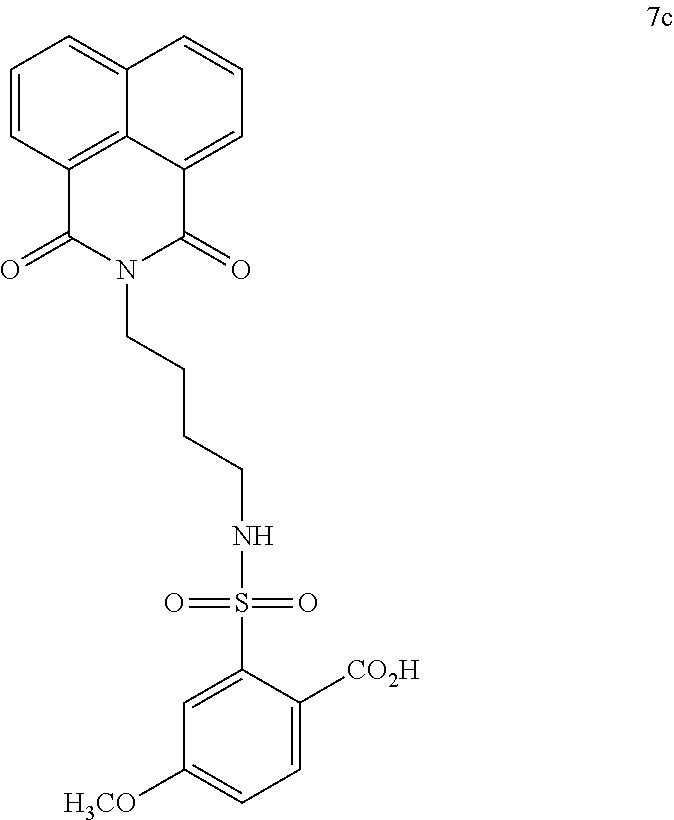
C1=CC2=C3C(=C1)C=CC=C3C(=O)N(CCCCNS(=O)(=O)C1=CC([H3CO])=CC=C1[CO2H])C2=O
